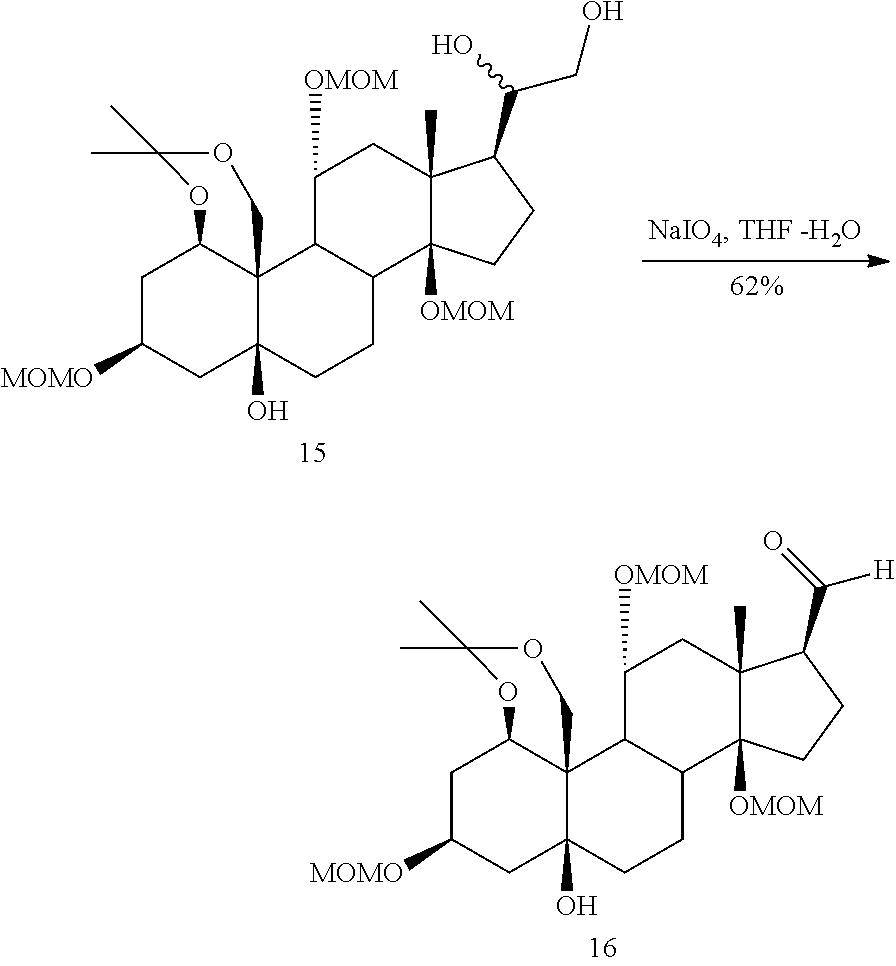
C1C([MOMO])CC2(O)C3(C1OC(C)(C)OC3)C1C(CC2)C2([OMOM])C(C)(CC1[OMOM])C(C(O)CO)CC2.C1C([MOMO])CC2(O)C3(C1OC(C)(C)OC3)C1C(CC2)C2([OMOM])C(C)(CC1[OMOM])C(C(=O)[H])CC2
